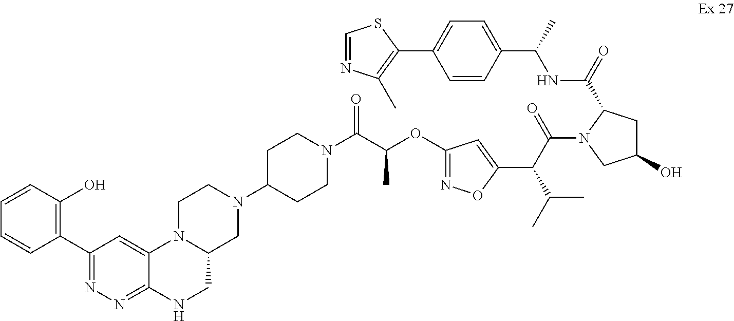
N1=C2NCC3N(C2=CC(C2=C(O)C=CC=C2)=N1)CCN(C1CCN(C(C(OC2=NOC(C(C(=O)N4CC(O)CC4C(=O)NC(C)C4=CC=C(C5=C(C)N=CS5)C=C4)C(C)C)=C2)C)=O)CC1)C3
